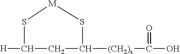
[H]C1S[M]SC([(CH2)x]C(=O)O)C1
